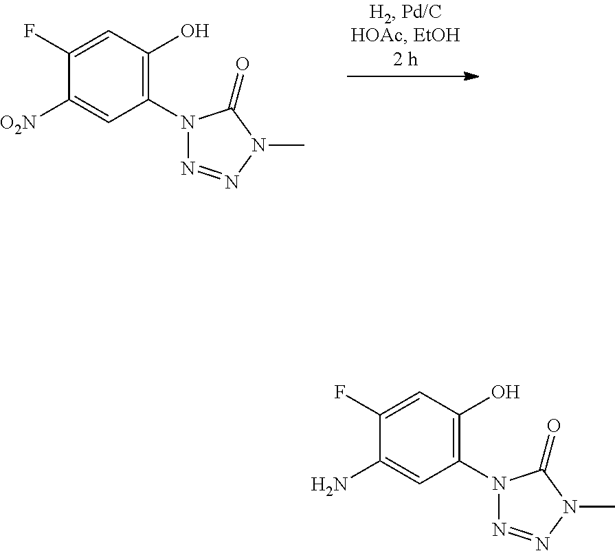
C1(N)=CC(N2N=NN(C)C2=O)=C(O)C=C1F.C1([O2N])=CC(N2N=NN(C)C2=O)=C(O)C=C1F
